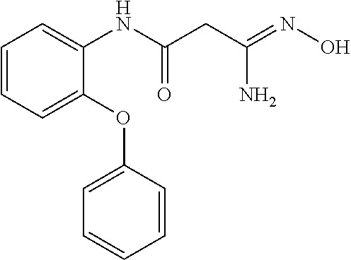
C1=CC=C(OC2=CC=CC=C2)C(NC(CC(=NO)N)=O)=C1
